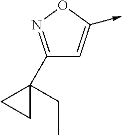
C1(C2(CC)CC2)=NOC(->C)=C1
